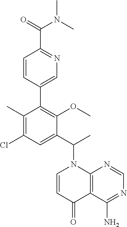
C1(C)=C(Cl)C=C(C(C)N2C=CC(=O)C3=C2N=CN=C3N)C(OC)=C1C1=CN=C(C(=O)N(C)C)C=C1
